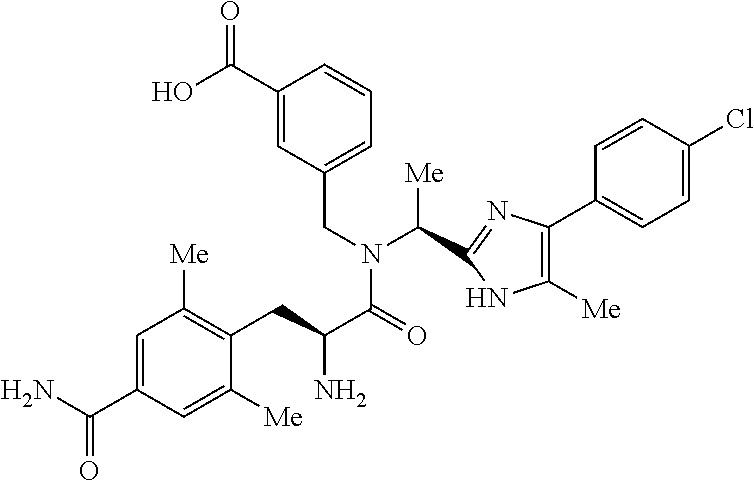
OC(C1=CC(CN(C([Me])C2=NC(C3=CC=C(Cl)C=C3)=C([Me])N2)C(=O)C(N)CC2=C([Me])C=C(C(N)=O)C=C2[Me])=CC=C1)=O
